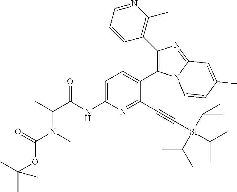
C1=C(NC(C(C)N(C)C(=O)OC(C)(C)C)=O)N=C(C#C[Si](C(C)C)(C(C)C)C(C)C)C(C2=C(C3=C(C)N=CC=C3)N=C3N2C=CC(C)=C3)=C1
